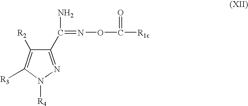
C1(C(N)=NOC([R1c])=O)=NN([R4])C([R3])=C1[R2]
